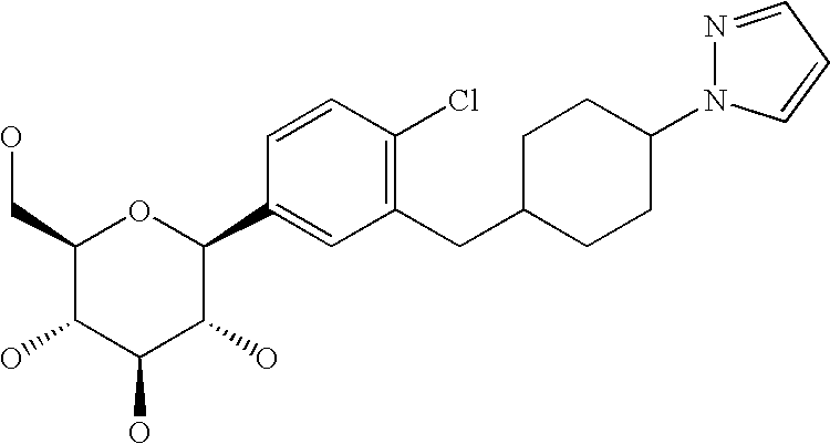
C1(CO)C(O)C(O)C(O)C(C2=CC(CC3CCC(N4N=CC=C4)CC3)=C(Cl)C=C2)O1
